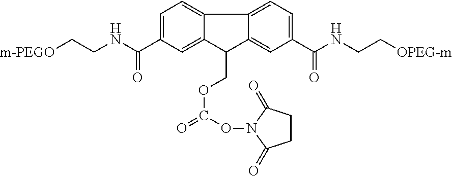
C12=CC=C(C(NCC[m-PEGO])=O)C=C1C(COC(=O)ON1C(=O)CCC1=O)C1=CC(C(NCC[OPEG-m])=O)=CC=C21
